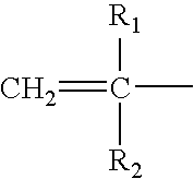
C=C(C)([R1])[R2]
